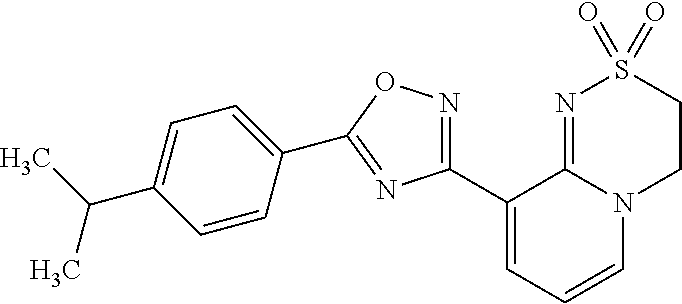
C1(C2=NOC(C3=CC=C(C(C)C)C=C3)=N2)=CC=CN2C1=NS(=O)(=O)CC2
